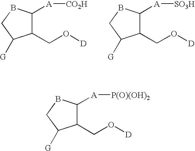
C1(CO[D])C([A][CO2H])BCC1[G].C1(CO[D])C([A][SO3H])BCC1[G].C1(CO[D])C([A][P(O)(OH)2])BCC1[G]
